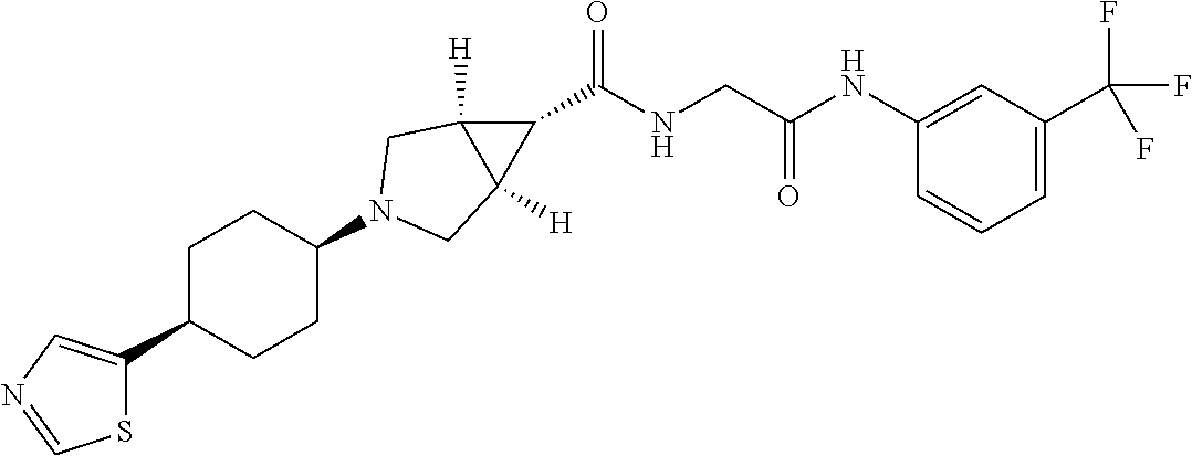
S1C(C2CCC(N3CC4([H])C(C(=O)NCC(NC5=CC(C(F)(F)F)=CC=C5)=O)C4([H])C3)CC2)=CN=C1
